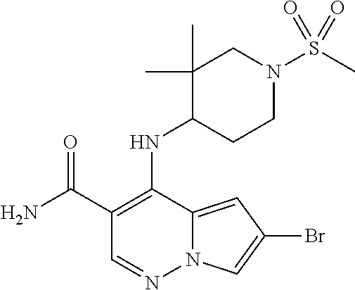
NC(C1=C(NC2CCN(S(C)(=O)=O)CC2(C)C)C2=CC(Br)=CN2N=C1)=O
